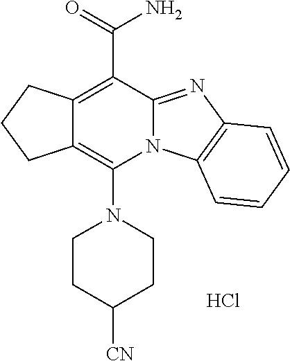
C12=C(N3CCC([CN])CC3)N3C(=NC4=C3C=CC=C4)C(C(N)=O)=C1CCC2.Cl
